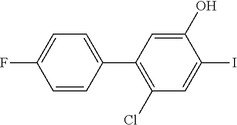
C1(O)=CC(C2=CC=C(F)C=C2)=C(Cl)C=C1I
